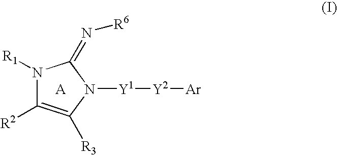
N1([R1])C([R2])=C([R3])N([Y1][Y2][Ar])C1=N[R6].[A]
